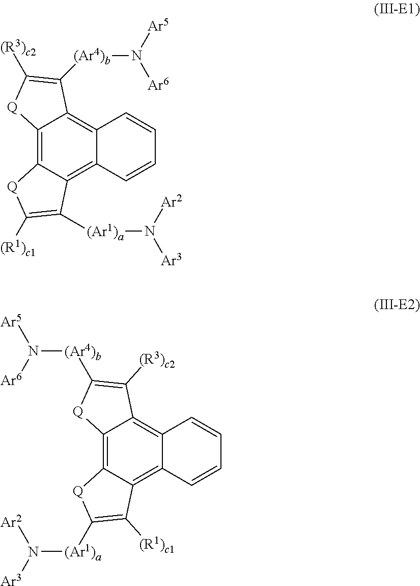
C12=C3C(=C4C(=C1C([(Ar4)b]N([Ar5])[Ar6])=C([(R3)c2])[Q]2)C=CC=C4)C([(Ar1)a]N([Ar3])[Ar2])=C([(R1)c1])[Q]3.C12=C3C(=C4C(=C1C([(R3)c2])=C([(Ar4)b]N([Ar6])[Ar5])[Q]2)C=CC=C4)C([(R1)c1])=C([(Ar1)a]N([Ar3])[Ar2])[Q]3
